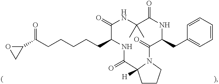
C(CCCCCC1NC(=O)C2([H])N(C(=O)C(CC3=CC=CC=C3)NC(=O)C(C)(C)NC1=O)CCC2)(=O)C1OC1
